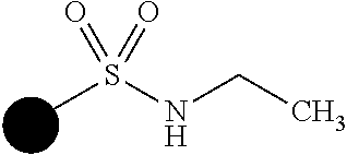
N(CC)S(C)(=O)=O
